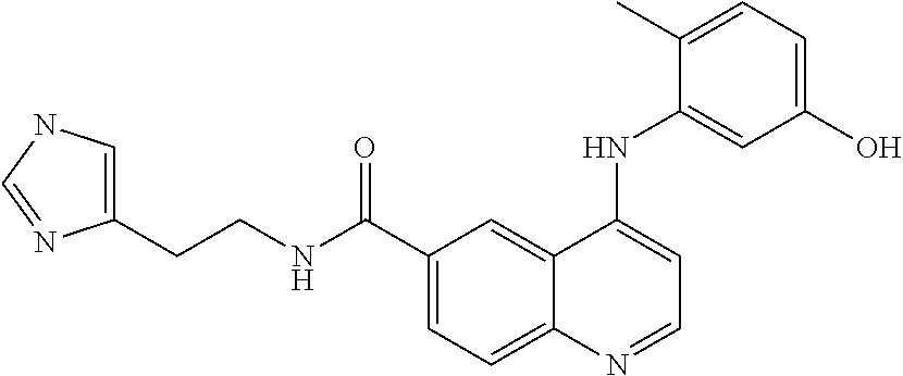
C(CNC(C1=CC=C2C(=C1)C(NC1=CC(O)=CC=C1C)=CC=N2)=O)C1=CNC=N1
